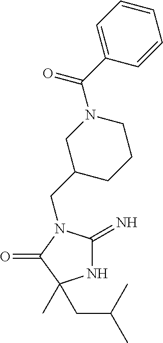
N1C(=N)N(CC2CCCN(C(=O)C3=CC=CC=C3)C2)C(=O)C1(C)CC(C)C
